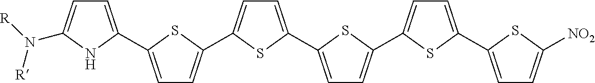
C1=C(C2=CC=C(C3=CC=C(C4=CC=C(C5=CC=C(C6=CC=C([NO2])S6)S5)S4)S3)S2)NC(N([R])[R])=C1
